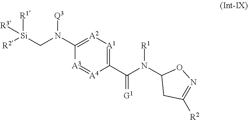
[A2]1=C(N([Q3])C[Si]([R2])([R1])[R3])[A3]=[A4]C(C(N(C2CC([R2])=NO2)[R1])=[G1])=[A1]1
